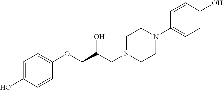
C1=C(O)C=CC(OCC(CN2CCN(C3=CC=C(O)C=C3)CC2)O)=C1
